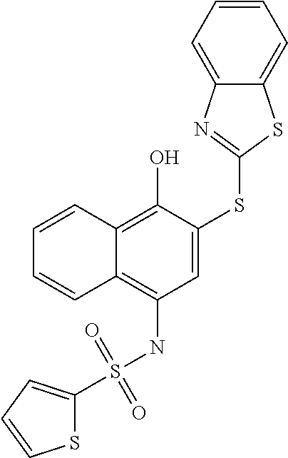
C1=C(SC2=NC3=CC=CC=C3S2)C(O)=C2C(=C1NS(=O)(=O)C1=CC=CS1)C=CC=C2
